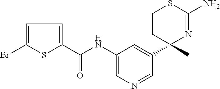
C(NC1=CN=CC(C2(C)N=C(N)SCC2)=C1)(=O)C1=CC=C(Br)S1
